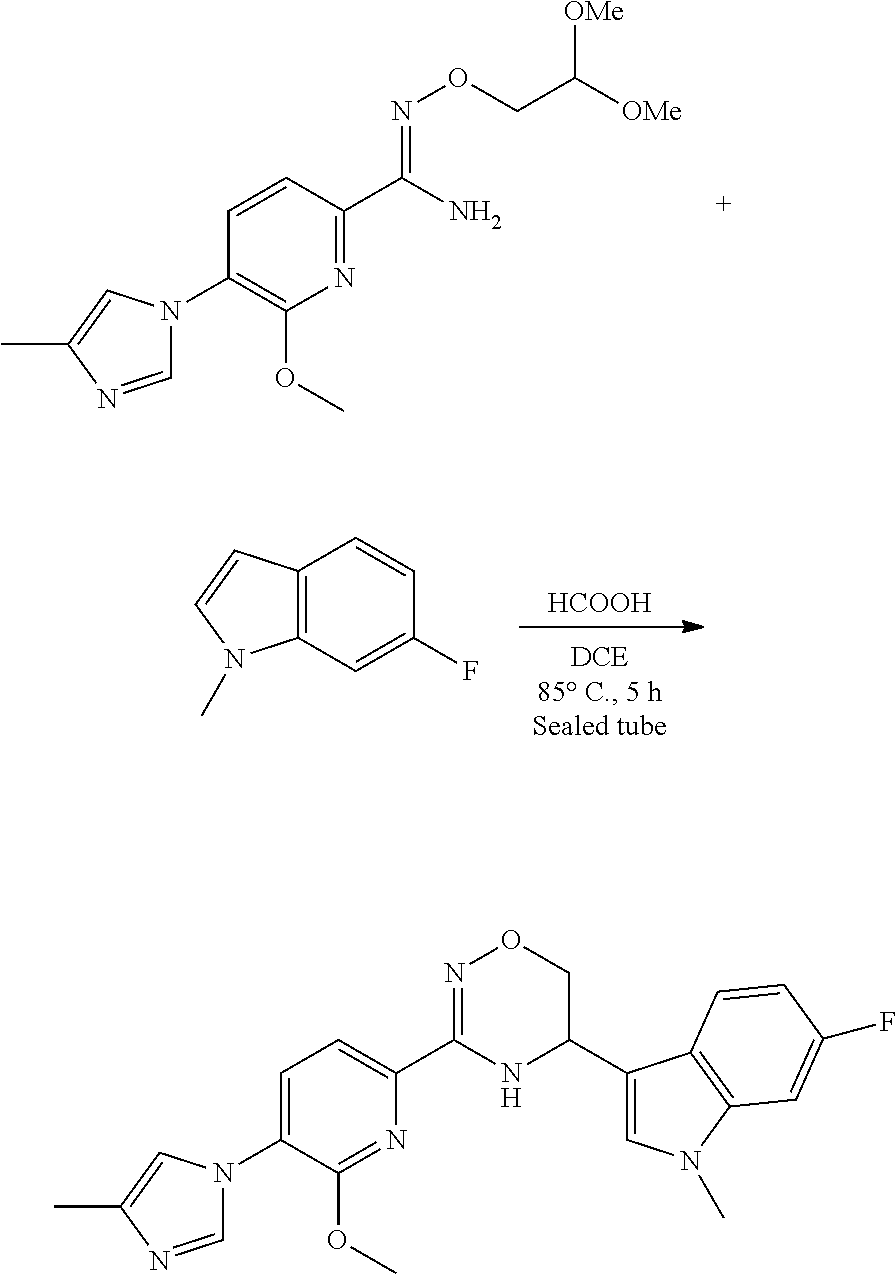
C1(N2C=NC(C)=C2)=C(OC)N=C(C(=NOCC([OMe])[OMe])N)C=C1.[HCOOH].C12=C(C=C(F)C=C1)N(C)C=C2.C1(C2=CC=C(N3C=NC(C)=C3)C(OC)=N2)=NOCC(C2=CN(C)C3=C2C=CC(F)=C3)N1
